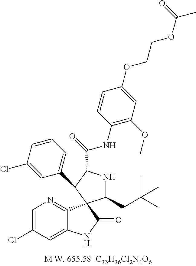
C1=C(Cl)C=C2C(=N1)C1(C(=O)N2)C(CC(C)(C)C)NC(C(NC2=C(OC)C=C(OCCOC(C)=O)C=C2)=O)C1C1=CC=CC(Cl)=C1
